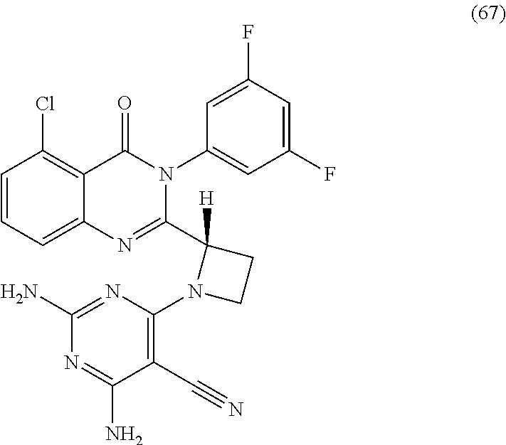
C1=CC=C2C(=C1Cl)C(=O)N(C1=CC(F)=CC(F)=C1)C(C1([H])N(C3=C(C#N)C(N)=NC(N)=N3)CC1)=N2
